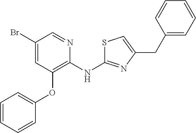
BrC1=CC(OC2=CC=CC=C2)=C(NC2=NC(CC3=CC=CC=C3)=CS2)N=C1
